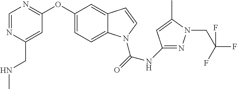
C1(OC2=NC=NC(CNC)=C2)=CC=C2C(=C1)C=CN2C(=O)NC1=NN(CC(F)(F)F)C(C)=C1
